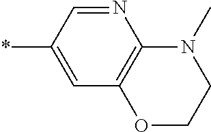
N1=CC(*)=CC2=C1N(C)CCO2
